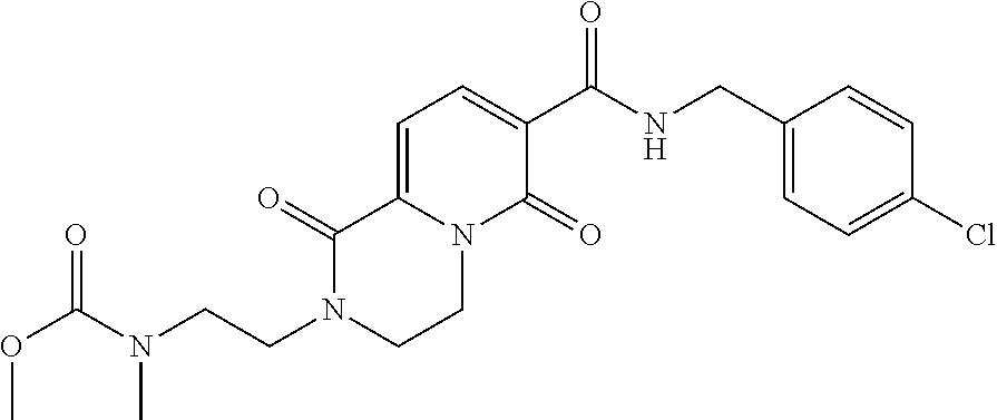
N1(CCN(C(OC)=O)C)CCN2C(=CC=C(C(NCC3=CC=C(Cl)C=C3)=O)C2=O)C1=O
